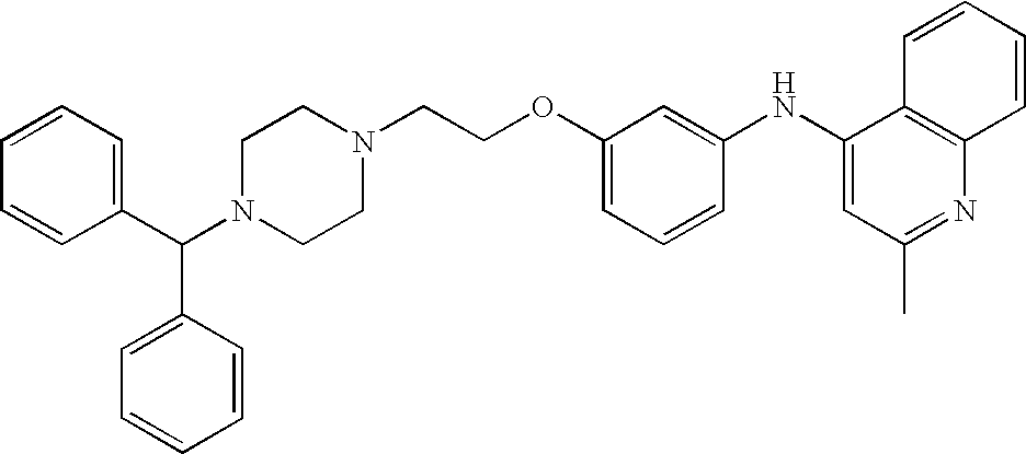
N1(C(C2=CC=CC=C2)C2=CC=CC=C2)CCN(CCOC2=CC=CC(NC3=CC(C)=NC4=C3C=CC=C4)=C2)CC1
